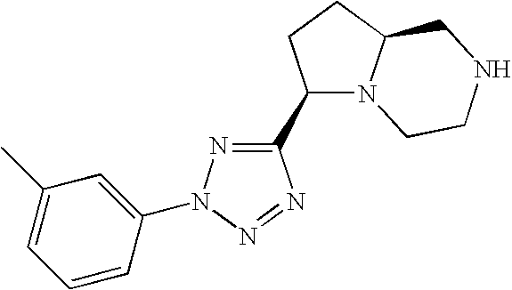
N1=C(C2N3C(CC2)CNCC3)N=NN1C1=CC(C)=CC=C1
